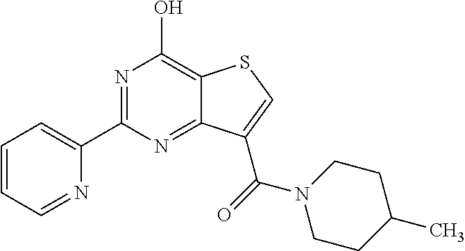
C1=CC=NC(C2=NC(O)=C3C(=N2)C(C(=O)N2CCC(C)CC2)=CS3)=C1
